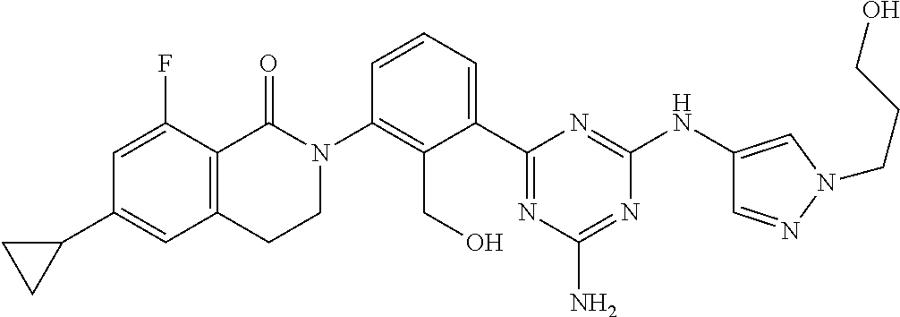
C1(C2=CC3=C(C(F)=C2)C(=O)N(C2=C(CO)C(C4=NC(N)=NC(NC5=CN(CCCO)N=C5)=N4)=CC=C2)CC3)CC1
